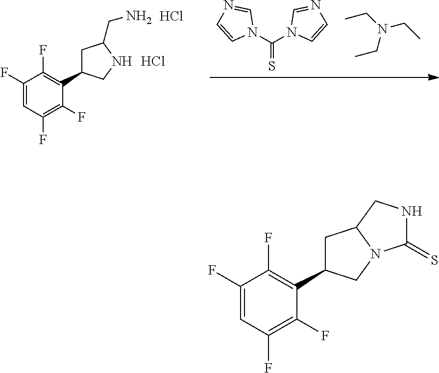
N(CC)(CC)CC.N1(C(=S)N2C=NC=C2)C=NC=C1.C1(F)=CC(F)=C(F)C(C2CC(CN)NC2)=C1F.Cl.Cl.C1(F)=CC(F)=C(F)C(C2CC3N(C2)C(=S)NC3)=C1F
